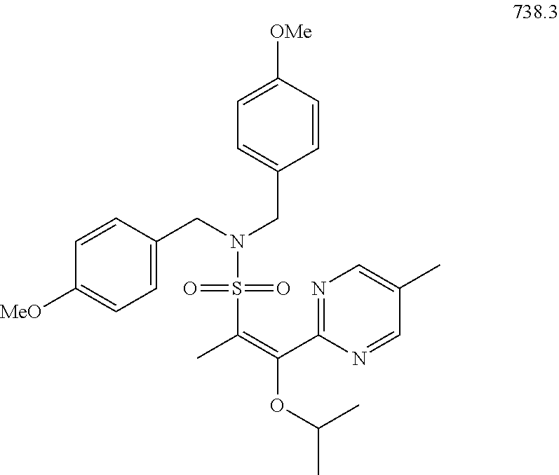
C1=CC(CN(CC2=CC=C([OMe])C=C2)S(C(=C(C2=NC=C(C)C=N2)OC(C)C)C)(=O)=O)=CC=C1[MeO]
